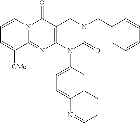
C12=NC3=C(C(=O)N1C=CC=C2[OMe])CN(CC1=CC=CC=C1)C(=O)N3C1=CC=C2C(=C1)C=CC=N2
